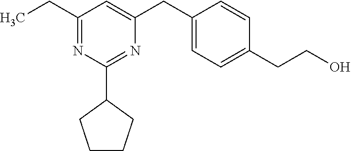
C1CCC(C2=NC(CC3=CC=C(CCO)C=C3)=CC(CC)=N2)C1
